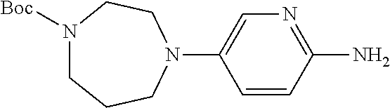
[Boc]N1CCCN(C2=CN=C(N)C=C2)CC1
